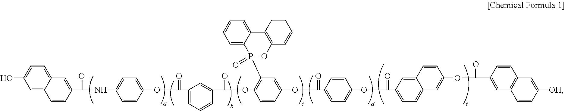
C1=C(O)C=C2C(=C1)C=C(C(NC1=CC=C(OC(C3=CC=CC(C(OC4=C(P5(=O)OC6=C(C7=CC=CC=C57)C=CC=C6)C=C(OC(=O)C5=CC=C(OC(C6=CC=C7C(=C6)C=CC(OC(=O)C6=CC8=C(C=C6)C=C([OH])C=C8)=C7)=O)C=C5)C=C4)=O)=C3)=O)C=C1)=O)C=C2
